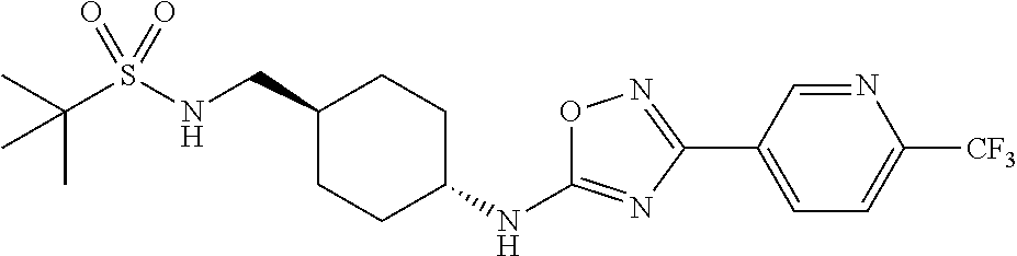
C(S(NCC1CCC(NC2=NC(C3=CC=C([CF3])N=C3)=NO2)CC1)(=O)=O)(C)(C)C
